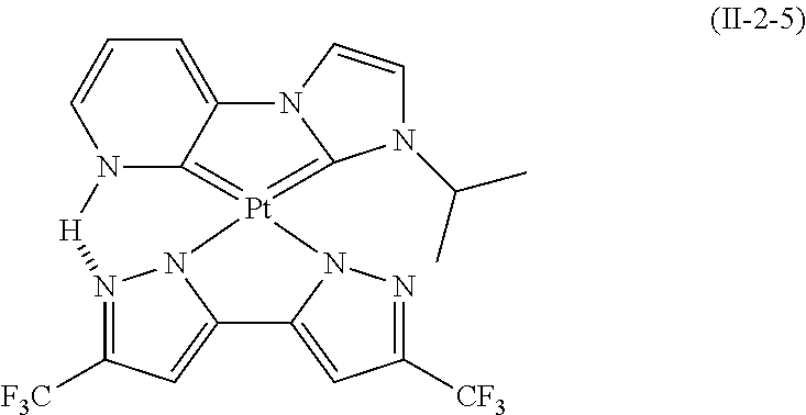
N12C3=[Pt]4(=C5N(C(C)C)C=CN5C3=CC=C1)N1N=C([CF3])C=C1C1=CC([F3C])=N([H]2)N41
